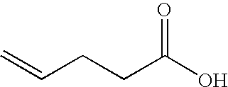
C=CCCC(O)=O
